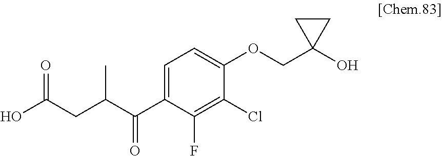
C1(C(C(CC(O)=O)C)=O)=CC=C(OCC2(O)CC2)C(Cl)=C1F
